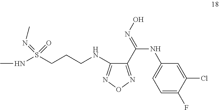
N(S(CCCNC1=NON=C1C(NC1=CC=C(F)C(Cl)=C1)=NO)(=NC)=O)C
